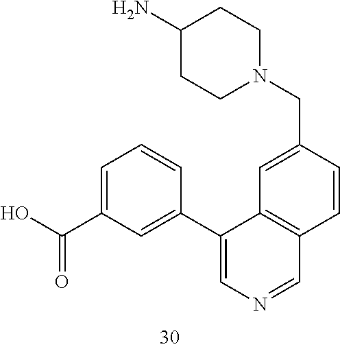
C1(N)CCN(CC2=CC3=C(C=C2)C=NC=C3C2=CC(C(O)=O)=CC=C2)CC1
